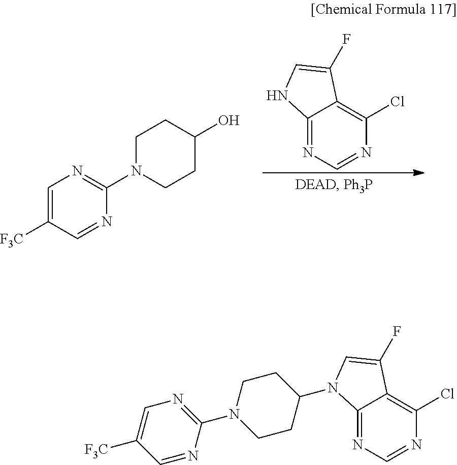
C12=NC=NC(Cl)=C1C(F)=CN2.C1=C([F3C])C=NC(N2CCC(O)CC2)=N1.C1=C([F3C])C=NC(N2CCC(N3C4=NC=NC(Cl)=C4C(F)=C3)CC2)=N1
